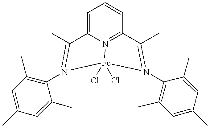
C1=C2N3=C(C=C1)C(C)=N(C1=C(C)C=C(C)C=C1C)[Fe]3(Cl)(Cl)N(C1=C(C)C=C(C)C=C1C)=C2C
